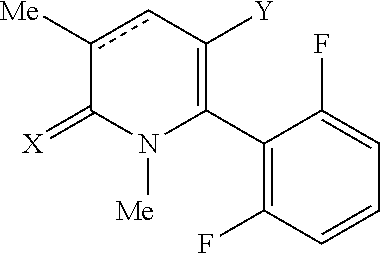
C1(C2=C([Y])cc([Me])C(=[X])N2[Me])=C(F)C=CC=C1F
